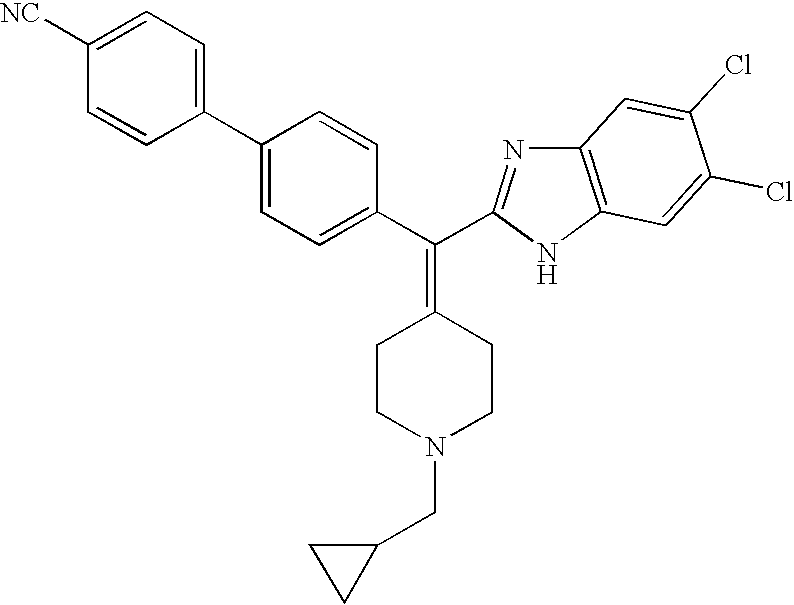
C1(C2=CC=C(C(=C3CCN(CC4CC4)CC3)C3=NC4=C(N3)C=C(Cl)C(Cl)=C4)C=C2)=CC=C([NC])C=C1
